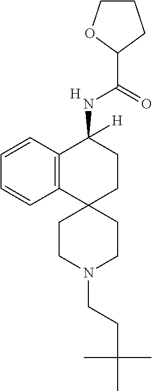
C12=C(C=CC=C1)C(NC(C1CCCO1)=O)([H])CCC21CCN(CCC(C)(C)C)CC1.[H]
